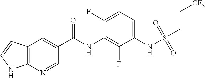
C12=C(N=CC(C(NC3=C(F)C(NS(=O)(=O)CC[CF3])=CC=C3F)=O)=C1)NC=C2
